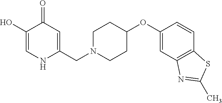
C1(O)=CNC(CN2CCC(OC3=CC4=C(C=C3)SC(C)=N4)CC2)=CC1=O
